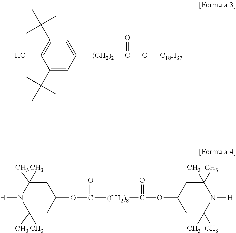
C1(C(C)(C)C)=CC([(CH2)2]C(O[C18H37])=O)=CC(C(C)(C)C)=C1O.C1C(C)(C)N([H])C(C)(C)CC1OC([(CH2)8]C(OC1CC(C)(C)N([H])C(C)(C)C1)=O)=O
